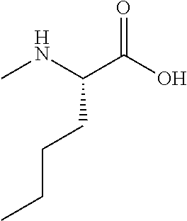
N(C(C(O)=O)CCCC)C
